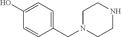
C1(CN2CCNCC2)=CC=C(O)C=C1
